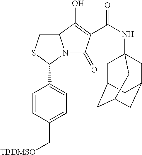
C12CSC(C3=CC=C(C[TBDMSO])C=C3)N1C(=O)C(C(=O)NC13CC4CC(CC(C1)C4)C3)=C2O
